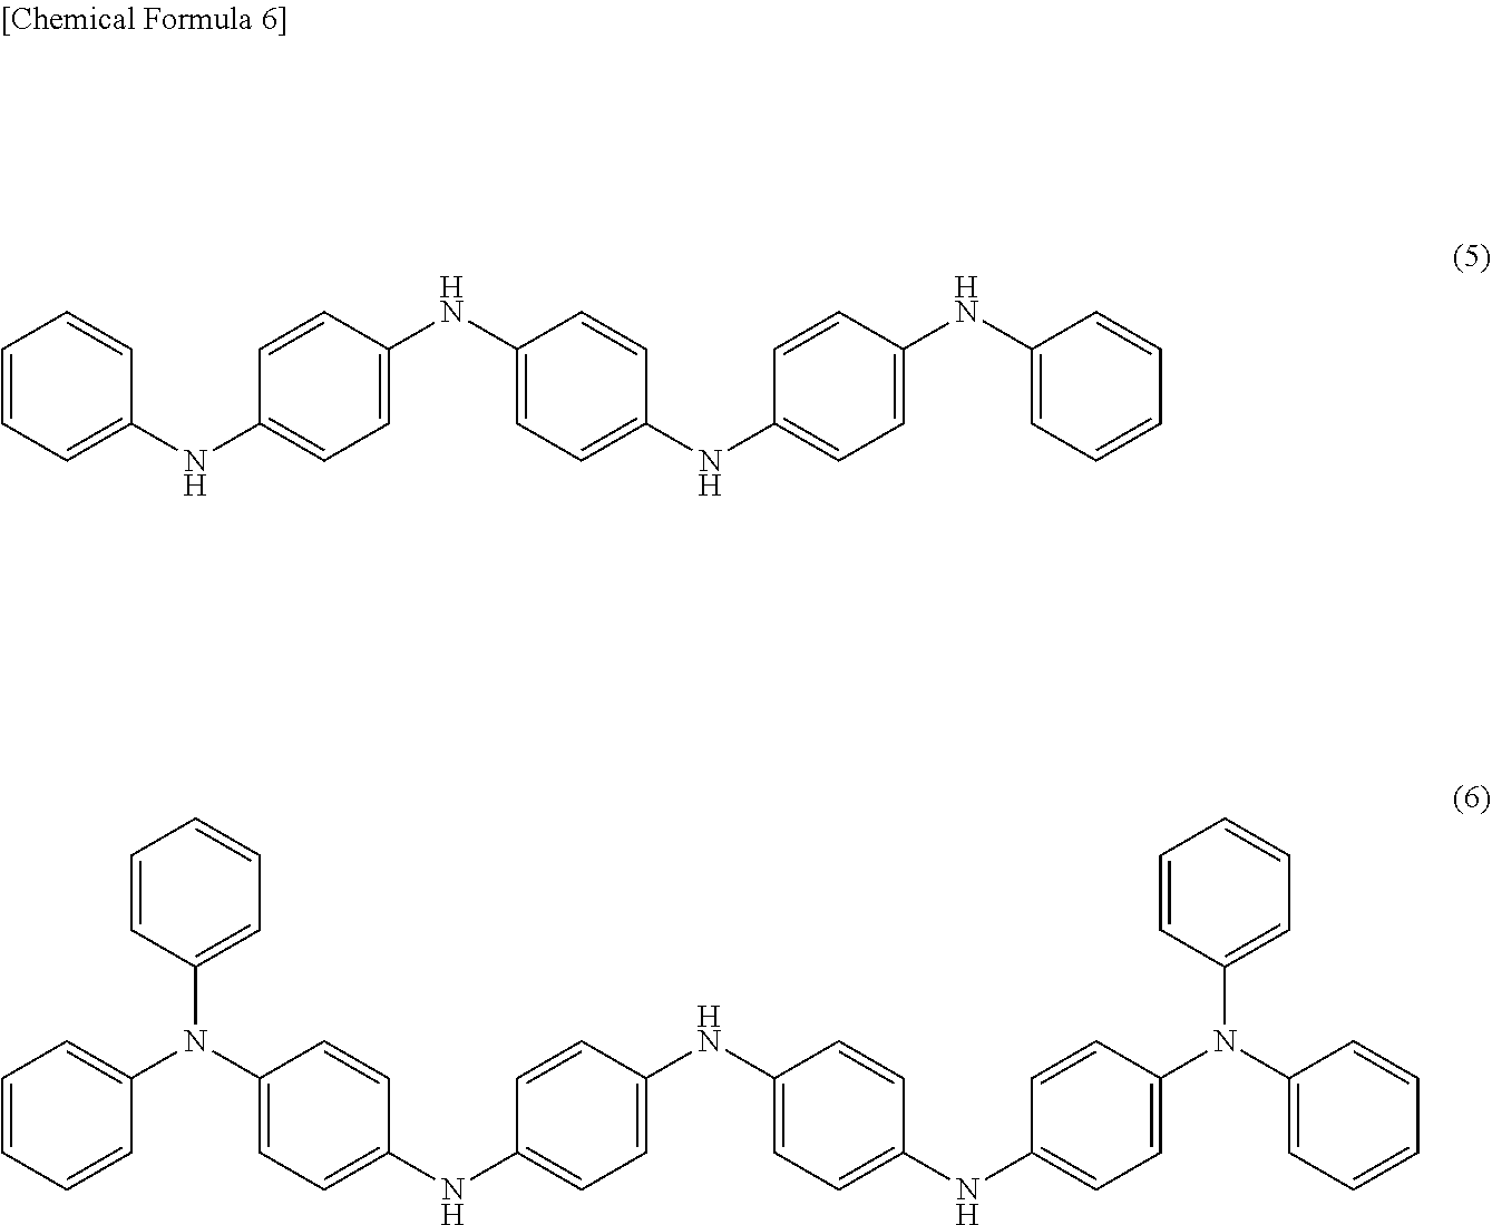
C1=CC=C(NC2=CC=C(NC3=CC=C(NC4=CC=C(NC5=CC=CC=C5)C=C4)C=C3)C=C2)C=C1.C1=CC=CC(N(C2=CC=CC=C2)C2=CC=C(NC3=CC=C(NC4=CC=C(NC5=CC=C(N(C6=CC=CC=C6)C6=CC=CC=C6)C=C5)C=C4)C=C3)C=C2)=C1
